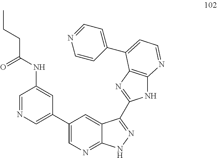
C1=NC=C(C2=CN=C3C(=C2)C(C2=NC4=C(N2)N=CC=C4C2=CC=NC=C2)=NN3)C=C1NC(CCC)=O
